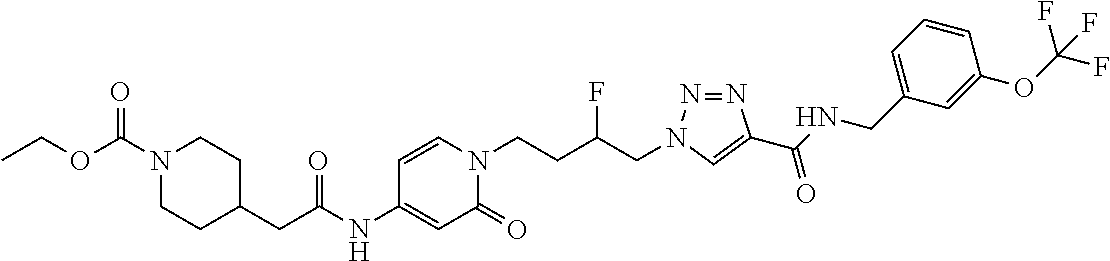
C1C(CC(NC2=CC(=O)N(CCC(CN3N=NC(C(NCC4=CC=CC(OC(F)(F)F)=C4)=O)=C3)F)C=C2)=O)CCN(C(OCC)=O)C1
